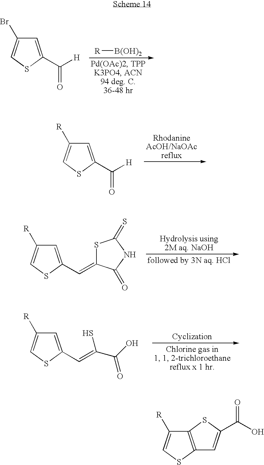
[R][B(OH)2].C1=C(C([H])=O)SC=C1Br.C1=C(C([H])=O)SC=C1[R].C1=C(C=C2SC(=S)NC2=O)SC=C1[R].C1=C(C=C(S)C(O)=O)SC=C1[R].C12=C(SC=C1[R])C=C(C(=O)O)S2
